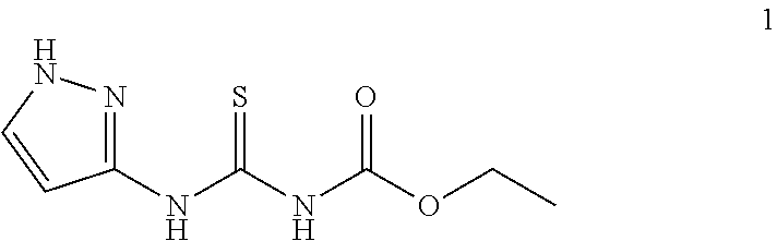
C1(NC(=S)NC(=O)OCC)=NNC=C1
